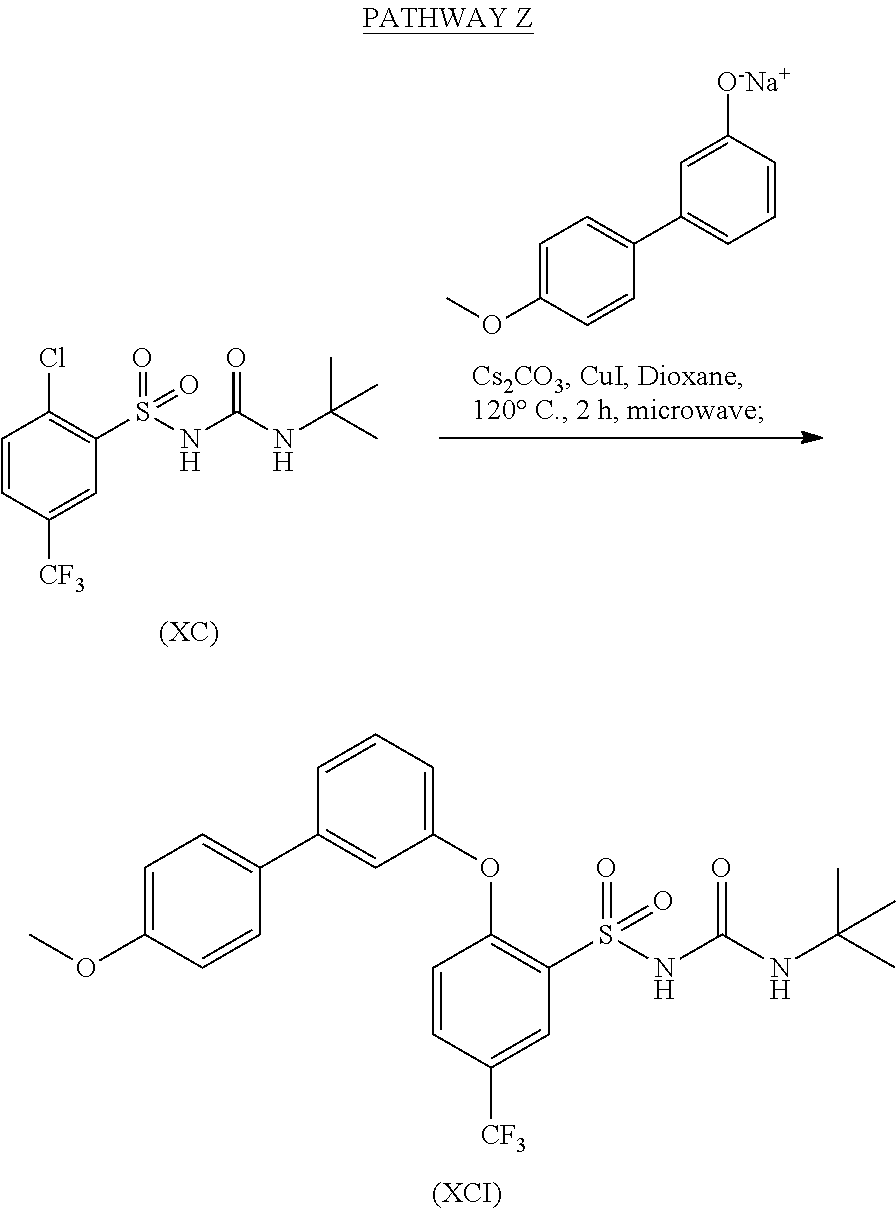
C1=C(OC)C=CC(C2=CC=CC([O-Na+])=C2)=C1.C1=CC([CF3])=CC(S(NC(NC(C)(C)C)=O)(=O)=O)=C1Cl.C1=CC([CF3])=CC(S(NC(NC(C)(C)C)=O)(=O)=O)=C1OC1=CC=CC(C2=CC=C(OC)C=C2)=C1
